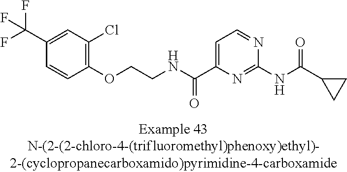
C1(C(F)(F)F)=CC(Cl)=C(OCCNC(C2=CC=NC(NC(=O)C3CC3)=N2)=O)C=C1
